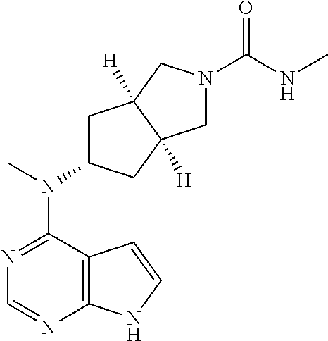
C12=C(N=CN=C1N(C)C1CC3([H])C([H])(C1)CN(C(NC)=O)C3)NC=C2
